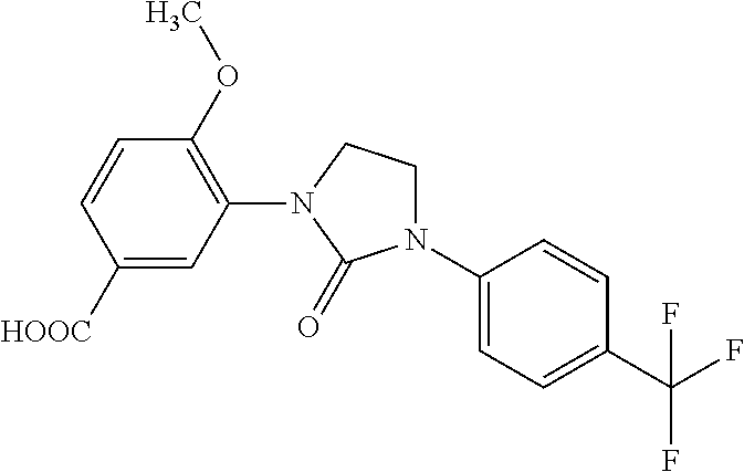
C1([HOOC])=CC(N2CCN(C3=CC=C(C(F)(F)F)C=C3)C2=O)=C(OC)C=C1
